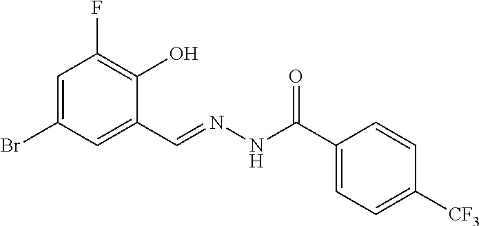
C1=C(Br)C=C(C=NNC(C2=CC=C([CF3])C=C2)=O)C(O)=C1F
